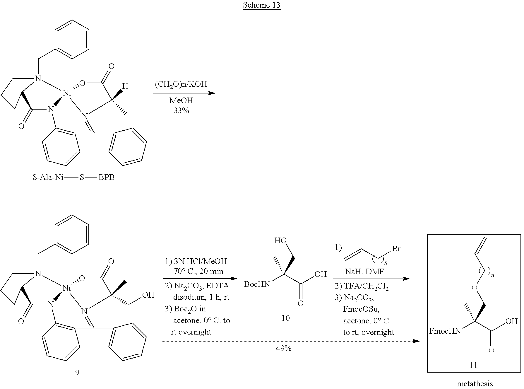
[S-Ala-Ni]S[BPB].C1=CC=CC=C1CN12CCCC1C(=O)N1[Ni]23OC(=O)C([H])(C)N3=C(C2=CC=CC=C2)C2=C1C=CC=C2.C1=CC=CC=C1CN12CCCC1C(=O)N1[Ni]23OC(=O)C(C)(CO)N3=C(C2=CC=CC=C2)C2=C1C=CC=C2.[BocHN]C(C)(C(O)=O)CO.C=CCBr.C=CCOCC([FmocHN])(C)C(O)=O
